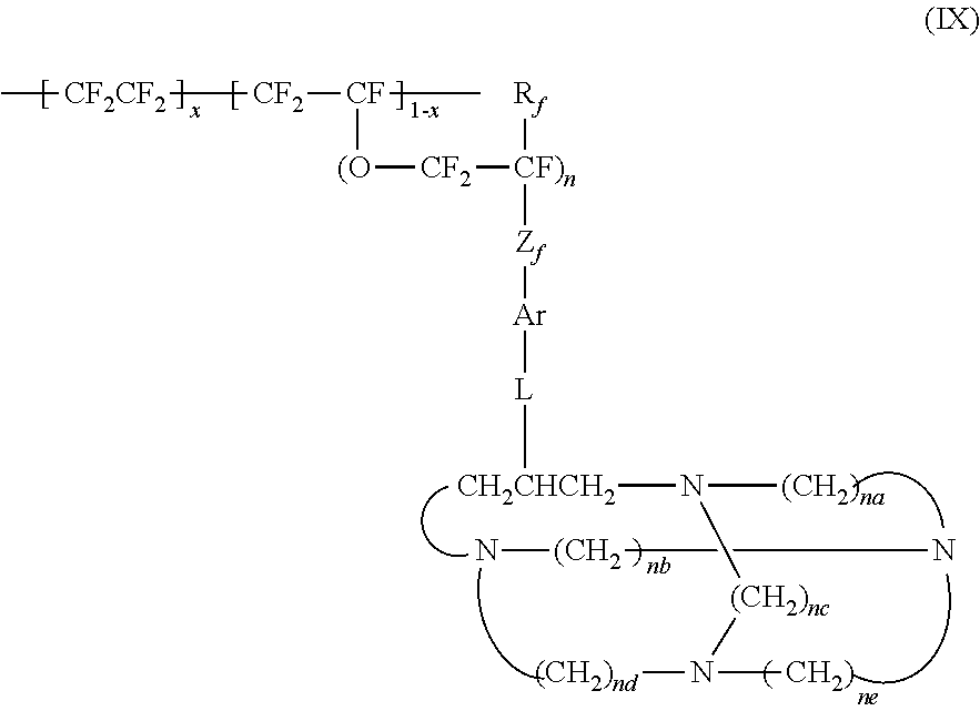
C[CF2CF2][CF2][CF](C)[(O][CF2][CF)n]([Rf])[Zf][Ar][L][CH2CHCH2]N([(CH2)na])[(CH2)nc]N([(CH2)nd])[CH2)].N[(CH2]N
